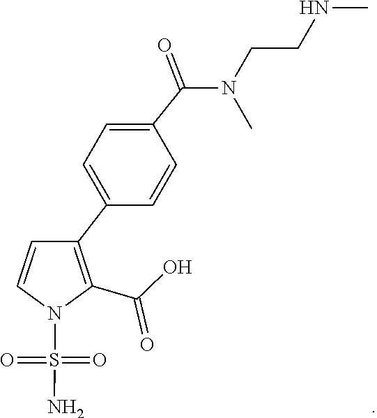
N(C)CCN(C(C1=CC=C(C2=C(C(O)=O)N(S(=O)(=O)N)C=C2)C=C1)=O)C
